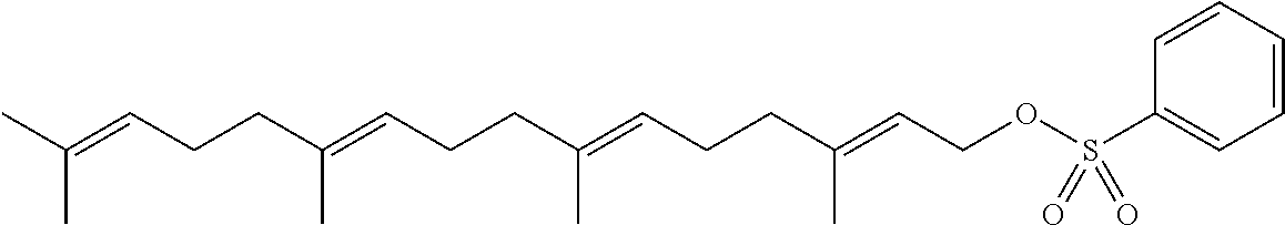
CC(=CCCC(=CCCC(=CCCC(C)=CCOS(C1=CC=CC=C1)(=O)=O)C)C)C
